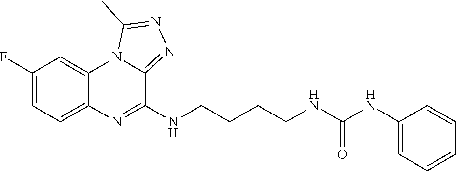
C1(F)=CC=C2C(=C1)N1C(=NN=C1C)C(NCCCCNC(NC1=CC=CC=C1)=O)=N2
